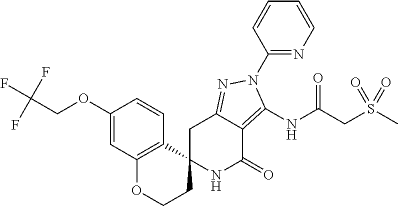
C12(NC(=O)C3=C(NC(CS(C)(=O)=O)=O)N(C4=NC=CC=C4)N=C3C1)C1=C(OCC2)C=C(OCC(F)(F)F)C=C1
